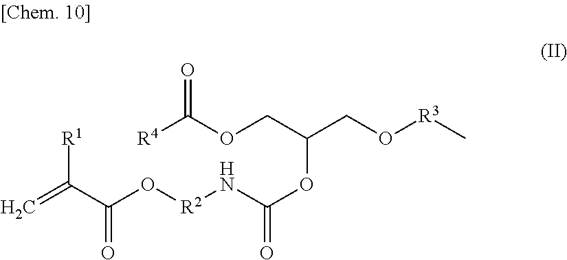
[R1]C(C(O[R2]NC(OC(CO[R3]C)COC([R4])=O)=O)=O)=C
